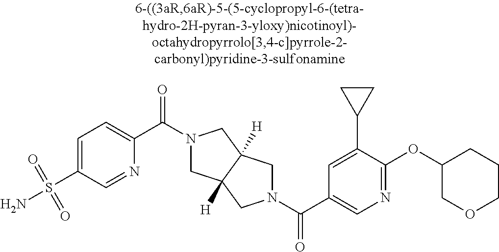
N1(C(C2=CC=C(S(N)(=O)=O)C=N2)=O)CC2([H])C([H])(C1)CN(C(C1=CN=C(OC3COCCC3)C(C3CC3)=C1)=O)C2
